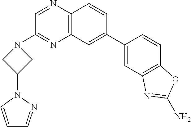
C1(C2=CC3=C(C=C2)N=CC(N2CC(N4N=CC=C4)C2)=N3)=CC2=C(C=C1)OC(N)=N2
